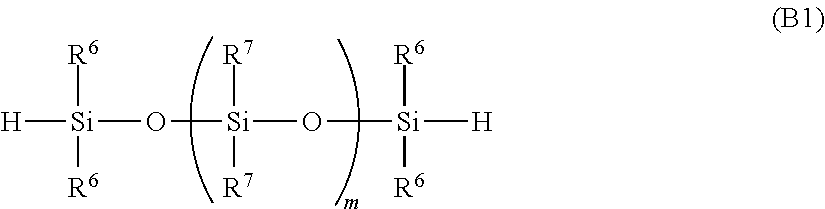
[H][Si]([R6])([R6])O[Si]([R7])([R7])O[Si]([R6])([R6])[H]
